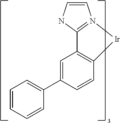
C1=CNC2=N1[Ir]C1=C2C=C(C2=CC=CC=C2)C=C1
